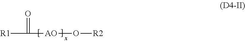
C([R1])([AO]O[R2])=O
